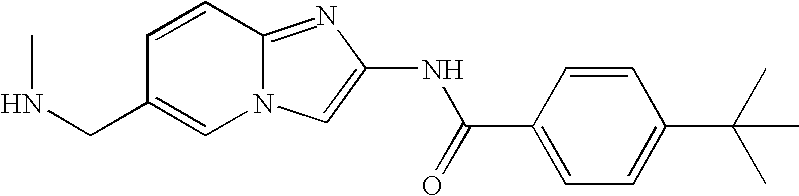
C1=CC2=NC(NC(C3=CC=C(C(C)(C)C)C=C3)=O)=CN2C=C1CNC
